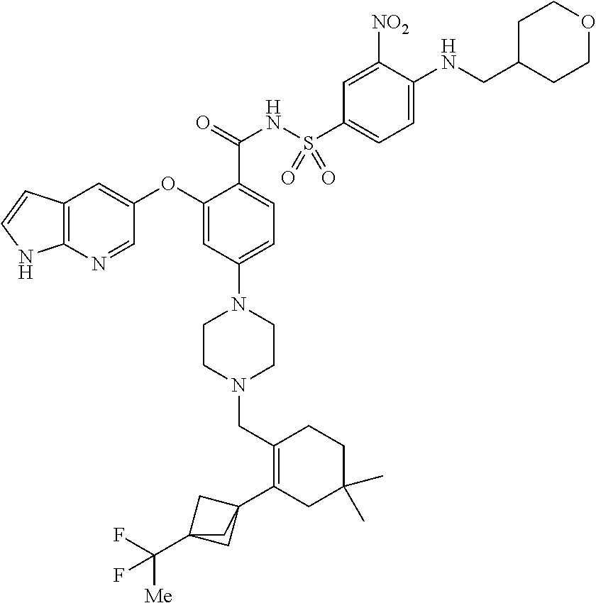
C1(OC2=CC3=C(N=C2)NC=C3)=CC(N2CCN(CC3=C(C45CC(C(F)([Me])F)(C4)C5)CC(C)(C)CC3)CC2)=CC=C1C(=O)NS(C1=CC=C(NCC2CCOCC2)C([NO2])=C1)(=O)=O
